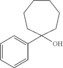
C1CCCC(C2=CC=CC=C2)(O)CC1
